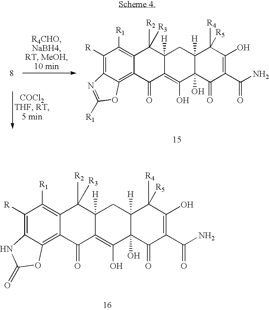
C1([R])=C2C(=C3C(=C1[R1])C([R2])([R3])C1([H])C(=C(O)C4(O)C([H])(C1)C([R4])([R5])C(O)=C(C(=O)N)C4=O)C3=O)OC(=O)N2.C1([R])=C2C(=C3C(=C1[R1])C([R2])([R3])C1([H])C(=C(O)C4(O)C([H])(C1)C([R4])([R5])C(O)=C(C(=O)N)C4=O)C3=O)OC([R1])=N2
